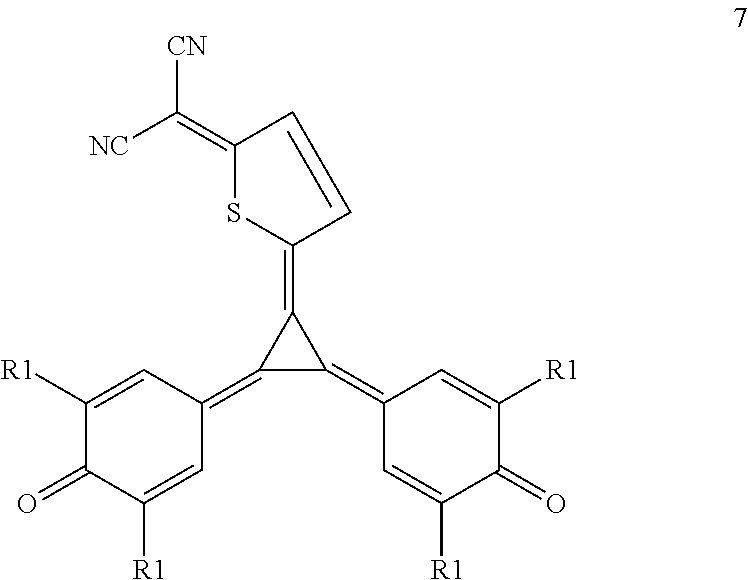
C1(=C2C(=C3SC(=C([NC])[CN])C=C3)C2=C2C=C([R1])C(=O)C([R1])=C2)C=C([R1])C(=O)C([R1])=C1
